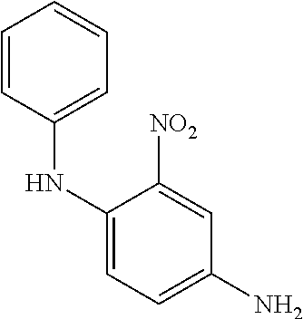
C1=CC(NC2=CC=C(N)C=C2[NO2])=CC=C1
